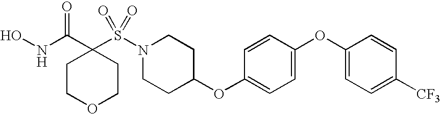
N1(S(=O)(=O)C2(C(=O)NO)CCOCC2)CCC(OC2=CC=C(OC3=CC=C([CF3])C=C3)C=C2)CC1
